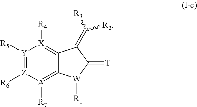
[Y]1([R5])=[Z]([R6])[A]([R7])=C2C(=[X]1[R4])C(=C([R3])[R2])C(=[T])[W]2[R1]
